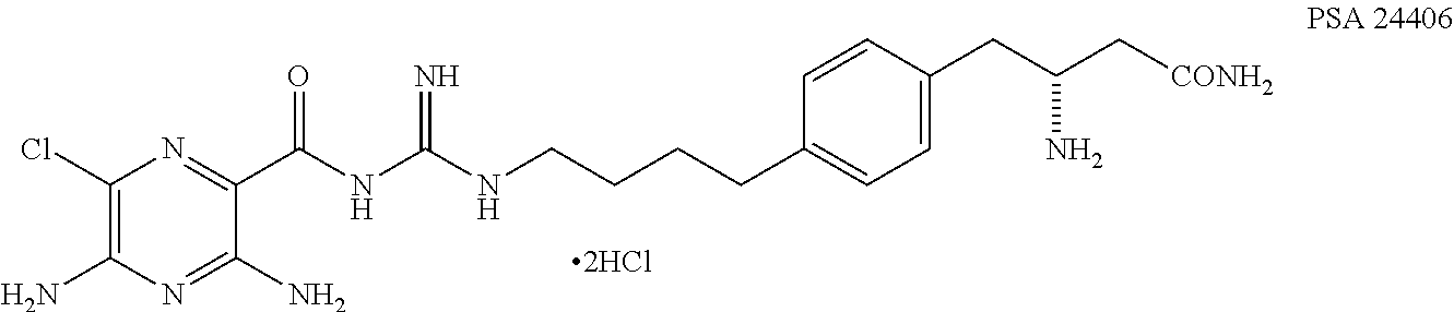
C1(Cl)=C(N)N=C(N)C(C(NC(NCCCCC2=CC=C(CC(C[CONH2])N)C=C2)=N)=O)=N1
